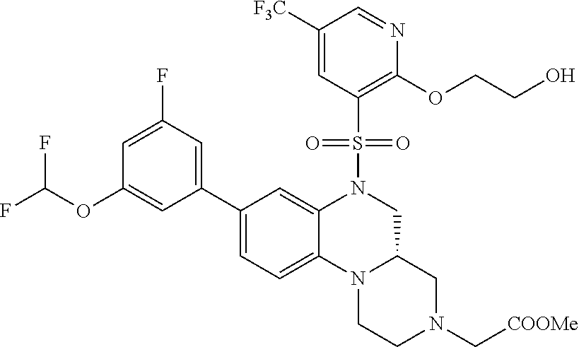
C1(C2=CC=C3C(=C2)N(S(C2=C(OCCO)N=CC([F3C])=C2)(=O)=O)CC2N3CCN(C[COOMe])C2)=CC(F)=CC(OC(F)F)=C1
